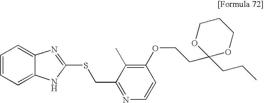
C1=CC=C2C(=C1)N=C(SCC1=NC=CC(OCCC3(CCC)OCCCO3)=C1C)N2
